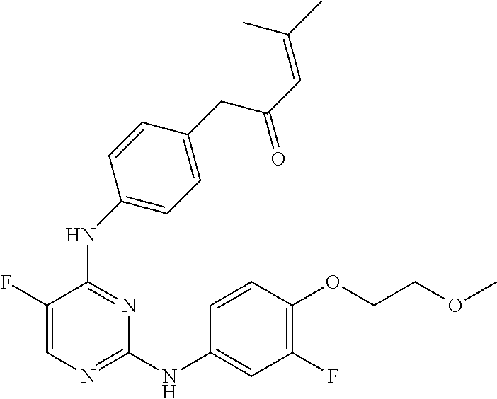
N(C1=NC=C(F)C(NC2=CC=C(CC(=O)C=C(C)C)C=C2)=N1)C1=CC(F)=C(OCCOC)C=C1
